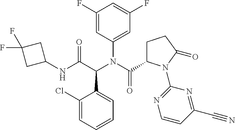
C1=CC=C(Cl)C(C(C(NC2CC(F)(F)C2)=O)N(C2=CC(F)=CC(F)=C2)C(=O)C2CCC(=O)N2C2=NC=CC(C#N)=N2)=C1
